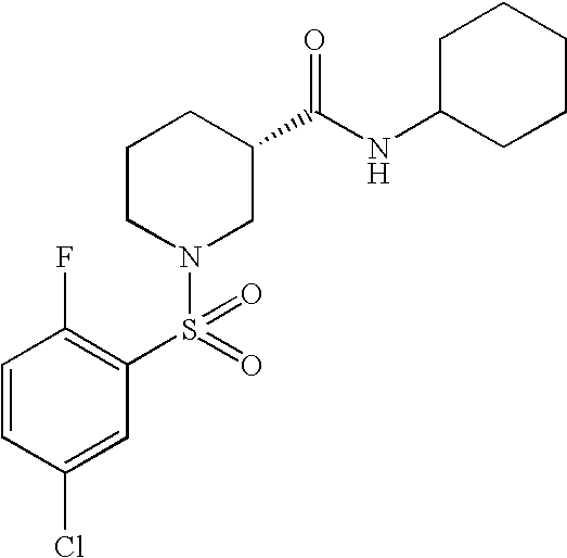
C1=CC(Cl)=CC(S(N2CC(C(NC3CCCCC3)=O)CCC2)(=O)=O)=C1F
